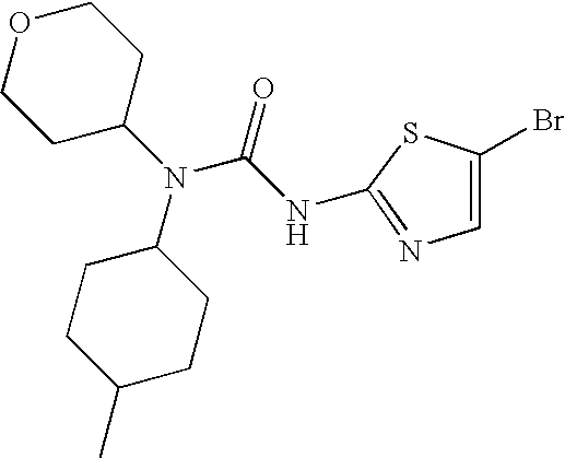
N(C1CCC(C)CC1)(C(=O)NC1=NC=C(Br)S1)C1CCOCC1
